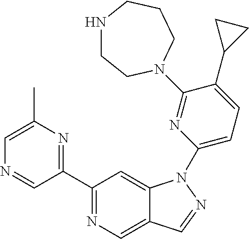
C1(C2=NC(C)=CN=C2)=NC=C2C(=C1)N(C1=CC=C(C3CC3)C(N3CCNCCC3)=N1)N=C2
